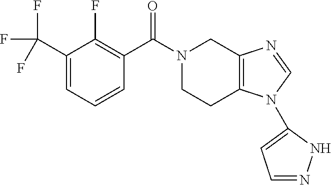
C1N(C(=O)C2=C(F)C(C(F)(F)F)=CC=C2)CC2=C(C1)N(C1=CC=NN1)C=N2
